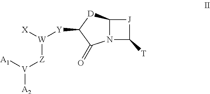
C12N(C([T])[J]1)C(=O)C([Y][W]([X])[Z][V]([A2])[A1])[D]2
